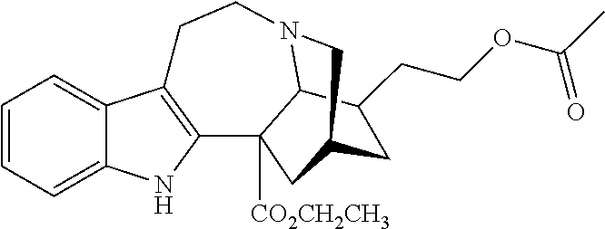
C1=CC=C2C(=C1)C1=C(N2)C2([CO2CH2CH3])C3N(CC1)CC(C2)CC3CCOC(C)=O
